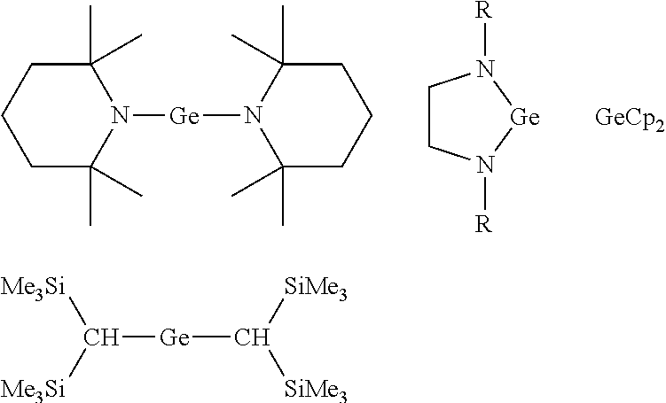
C1C(C)(C)N([Ge]N2C(C)(C)CCCC2(C)C)C(C)(C)CC1.C1CN([R])[Ge]N1[R].C([Ge]C([SiMe3])[SiMe3])([Me3Si])[Me3Si]
